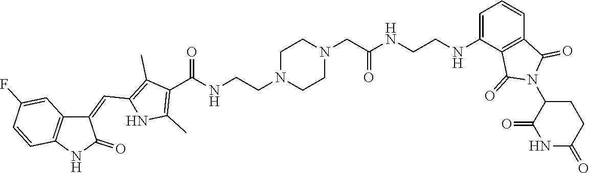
C1(C(=O)NCCN2CCN(CC(NCCNC3=CC=CC4=C3C(=O)N(C3CCC(=O)NC3=O)C4=O)=O)CC2)=C(C)NC(C=C2C3=C(C=CC(F)=C3)NC2=O)=C1C
